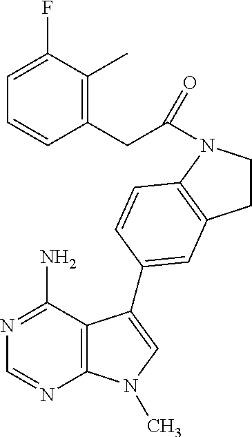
N1=C(N)C2=C(N=C1)N(C)C=C2C1=CC2=C(N(C(CC3=C(C)C(F)=CC=C3)=O)CC2)C=C1
